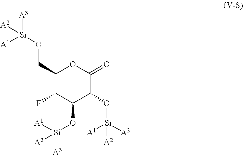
C1(CO[Si]([A1])([A3])[A2])C(F)C(O[Si]([A1])([A3])[A2])C(O[Si]([A3])([A1])[A2])C(=O)O1
